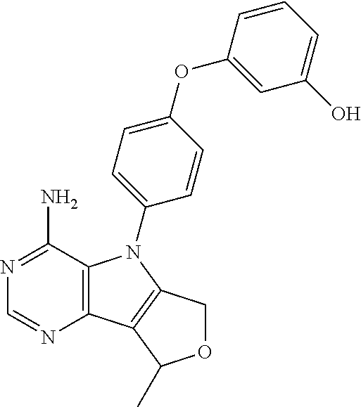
C12=C(C(N)=NC=N1)N(C1=CC=C(OC3=CC(O)=CC=C3)C=C1)C1=C2C(C)OC1
